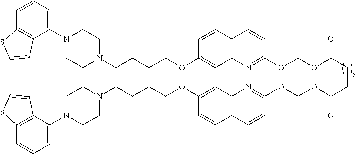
C1(N2CCN(CCCCOC3=CC4=C(C=C3)C=CC(OCOC(CCC(OCOC3=NC5=C(C=CC(OCCCCN6CCN(C7=CC=CC8=C7C=CS8)CC6)=C5)C=C3)=O)=O)=N4)CC2)=CC=CC2=C1C=CS2
